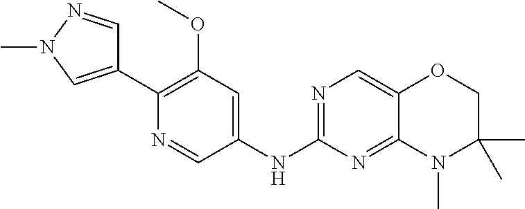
C1(C2=CN(C)N=C2)=C(OC)C=C(NC2=NC=C3C(=N2)N(C)C(C)(C)CO3)C=N1
